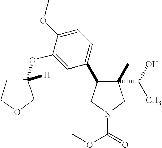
C1(C)(C(O)C)C(C2=CC=C(OC)C(OC3([H])COCC3)=C2)CN(C(=O)OC)C1
